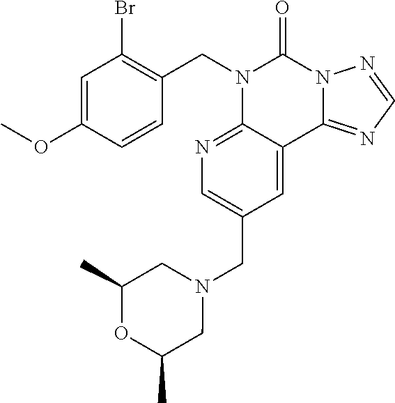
C1(OC)=CC(Br)=C(CN2C3=NC=C(CN4CC(C)OC(C)C4)C=C3C3=NC=NN3C2=O)C=C1
